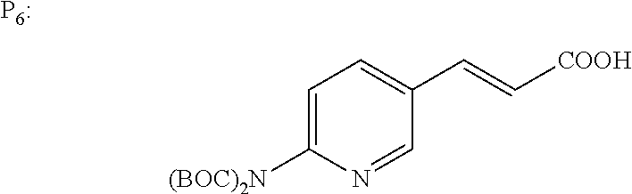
C1=C([(BOC)2N])N=CC(C=C[COOH])=C1.[P6:]
